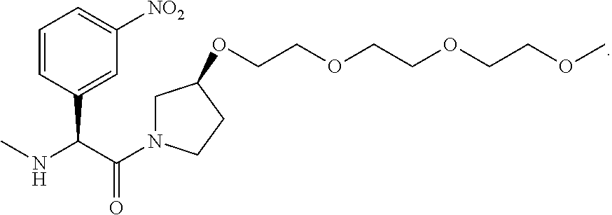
C1=CC(C(NC)C(N2CC(OCCOCCOCCOC)CC2)=O)=CC([NO2])=C1
